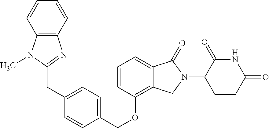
C(OC1=C2C(=CC=C1)C(=O)N(C1C(=O)NC(=O)CC1)C2)C1=CC=C(CC2=NC3=C(N2C)C=CC=C3)C=C1
